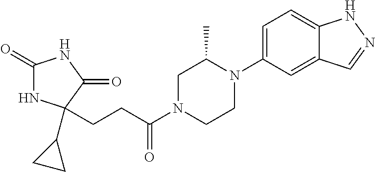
C1(=O)NC(C2CC2)(CCC(N2CCN(C3=CC=C4C(=C3)C=NN4)C(C)C2)=O)C(=O)N1
